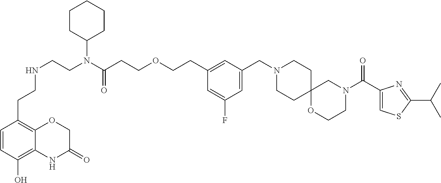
C1CC2(CCN1CC1=CC(F)=CC(CCOCCC(N(CCNCCC3=C4C(=C(O)C=C3)NC(=O)CO4)C3CCCCC3)=O)=C1)CN(C(C1=CSC(C(C)C)=N1)=O)CCO2
